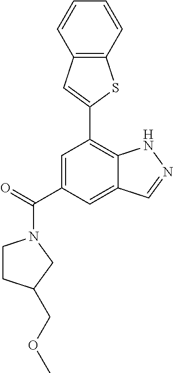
C1=C(C(=O)N2CCC(COC)C2)C=C2C(=C1C1=CC3=C(S1)C=CC=C3)NN=C2
